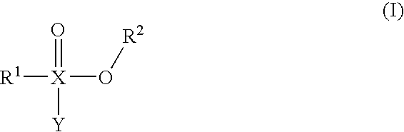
O=[X]([R1])(O[R2])[Y]
